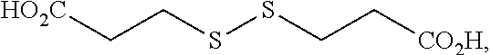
[HO2C]CCSSCC[CO2H]
